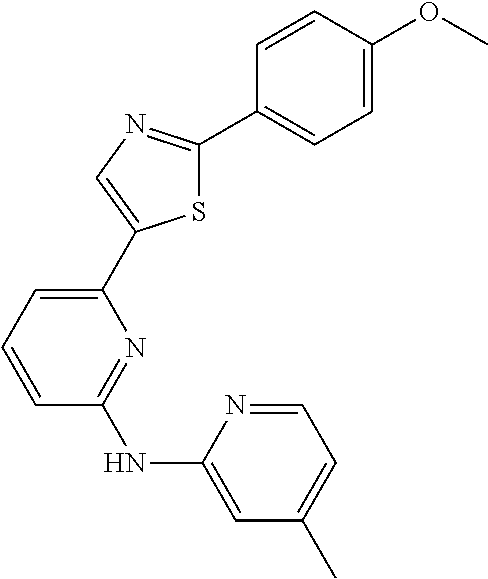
N1=C(NC2=CC(C)=CC=N2)C=CC=C1C1=CN=C(C2=CC=C(OC)C=C2)S1
